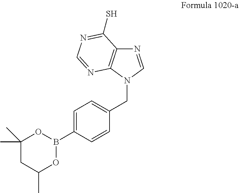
C1=C(B2OC(C)CC(C)(C)O2)C=CC(CN2C=NC3=C2N=CN=C3S)=C1
